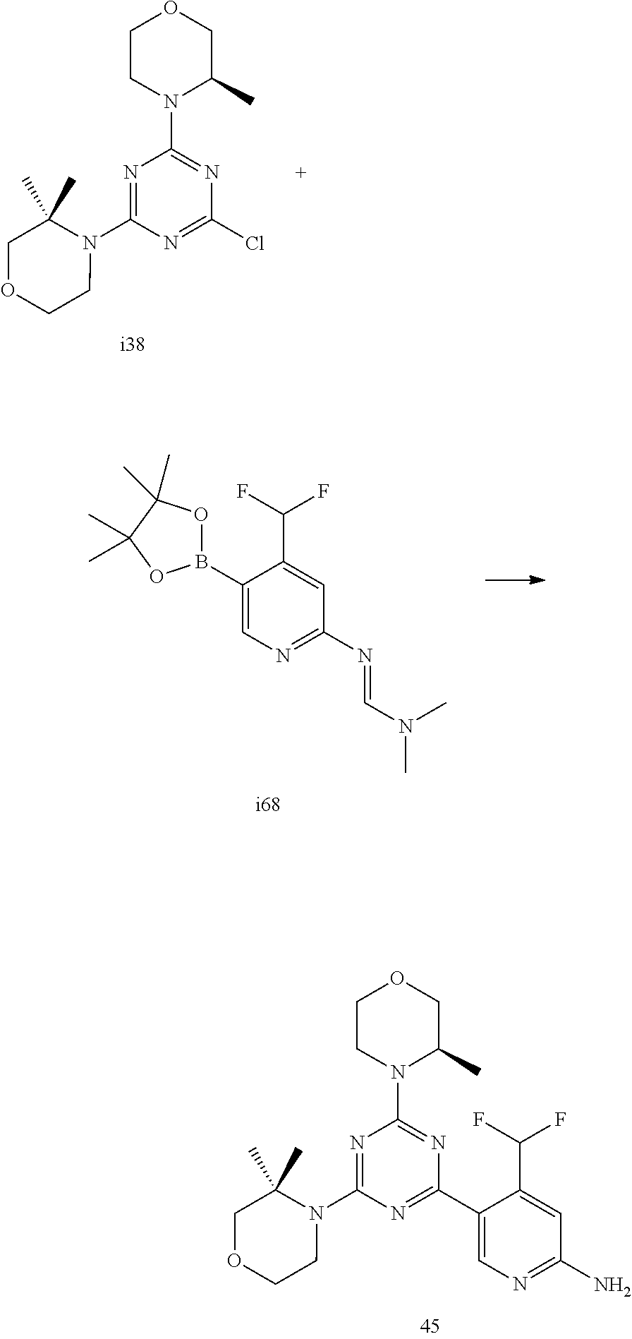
N1=C(N=CN(C)C)C=C(C(F)F)C(B2OC(C)(C)C(C)(C)O2)=C1.N1(C2=NC(N3C(C)COCC3)=NC(Cl)=N2)C(C)(C)COCC1.C1(C2=NC(N3C(C)(C)COCC3)=NC(N3C(C)COCC3)=N2)=CN=C(N)C=C1C(F)F
